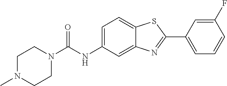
C1(F)=CC(C2=NC3=CC(NC(N4CCN(C)CC4)=O)=CC=C3S2)=CC=C1
